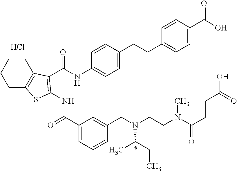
C1(C(=O)NC2=C(C(NC3=CC=C(CCC4=CC=C(C(O)=O)C=C4)C=C3)=O)C3=C(CCCC3)S2)=CC=CC(CN(CCN(C(CCC(=O)O)=O)C)C(CC)C)=C1.Cl.*
